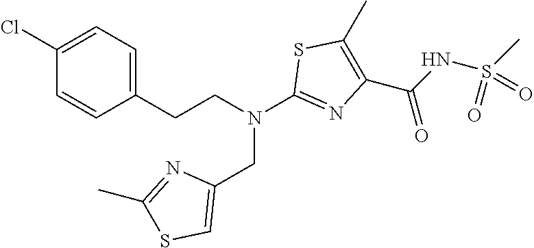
C1(CCN(C2=NC(C(=O)NS(C)(=O)=O)=C(C)S2)CC2=CSC(C)=N2)=CC=C(Cl)C=C1
